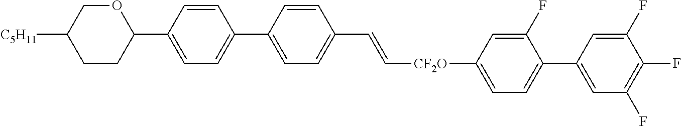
C1=CC(C2OCC([C5H11])CC2)=CC=C1C1=CC=C(C=C[CF2O]C2=CC=C(C3=CC(F)=C(F)C(F)=C3)C(F)=C2)C=C1
